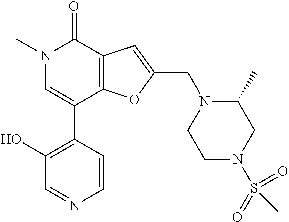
C1(O)=C(C2=CN(C)C(=O)C3=C2OC(CN2CCN(S(=O)(=O)C)CC2C)=C3)C=CN=C1
